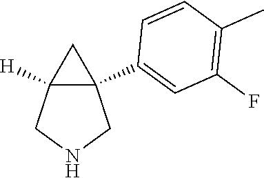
C12(C3=CC(F)=C(C)C=C3)C([H])(CNC1)C2
